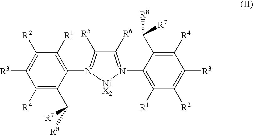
C1([R4])=C(C([R8])[R7])C(N2=C([R5])C([R6])=N(C3=C([R1])C([R2])=C([R3])C([R4])=C3C([R7])[R8])[NiX2]2)=C([R1])C([R2])=C1[R3]
